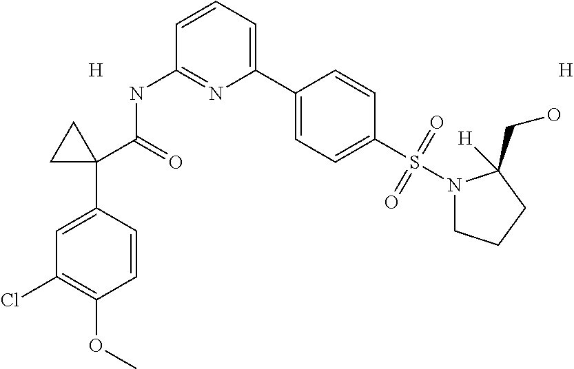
C1=C(C2(C(=O)NC3=NC(C4=CC=C(S(=O)(=O)N5CCCC5(CO)[H])C=C4)=CC=C3)CC2)C=CC(OC)=C1Cl.[H].[H]
